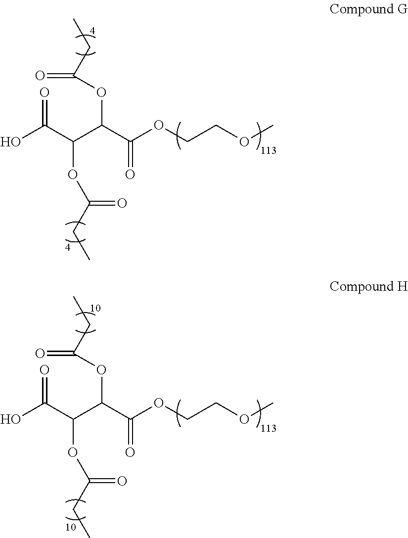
OC(C(C(C(OCCOC)=O)OC(CC)=O)OC(CC)=O)=O.OC(C(C(C(OCCOC)=O)OC(CC)=O)OC(CC)=O)=O
